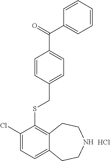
C1(Cl)=CC=C2C(=C1SCC1=CC=C(C(=O)C3=CC=CC=C3)C=C1)CCNCC2.Cl
